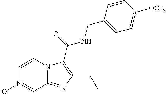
C1=CN2C(=NC(CC)=C2C(=O)NCC2=CC=C([OCF3])C=C2)C=[N+]1[-O]
